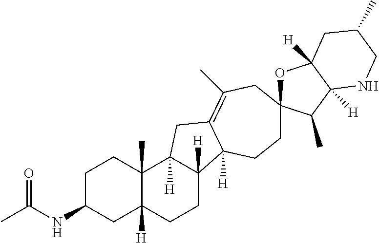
C1C(NC(C)=O)CC2([H])C(C)(C1)C1([H])C([H])(CC2)C2([H])C(=C(C)CC3(OC4([H])C([H])(C3C)NCC(C)C4)CC2)C1
